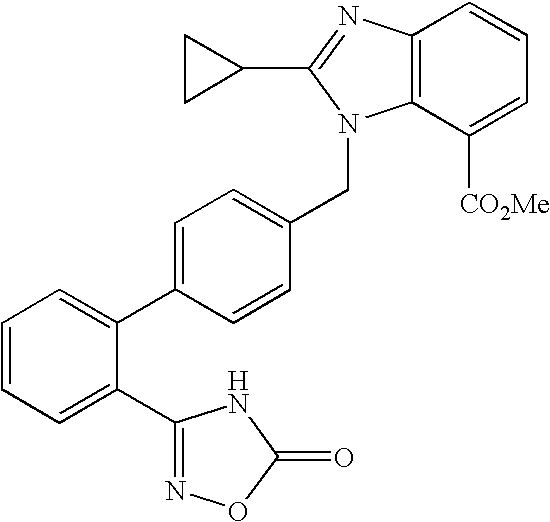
C12=C(C([CO2Me])=CC=C1)N(CC1=CC=C(C3=CC=CC=C3C3=NOC(=O)N3)C=C1)C(C1CC1)=N2
